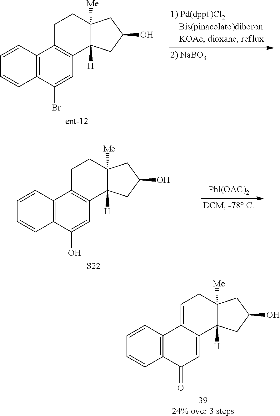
C1=CC2=C(C=C1)C(Br)=CC1=C2CCC2([Me])C1([H])CC(O)C2.C1=CC2=C(C=C1)C(O)=CC1=C2CCC2([Me])C1([H])CC(O)C2.[S22].C1=CC2=C(C=C1)C(=O)C=C1C2=CCC2([Me])C1([H])CC(O)C2.[3924% over 3 steps]
